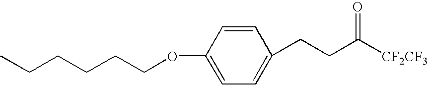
CCCCCCOC1=CC=C(CCC([CF2CF3])=O)C=C1
